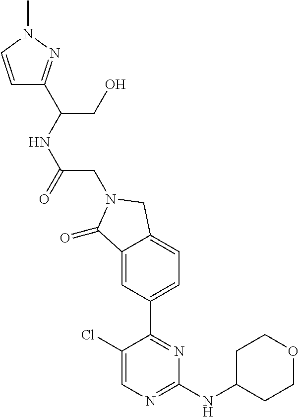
C1(Cl)=CN=C(NC2CCOCC2)N=C1C1=CC=C2C(=C1)C(=O)N(CC(NC(CO)C1=NN(C)C=C1)=O)C2
